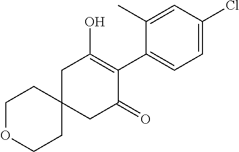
C12(CC(=O)C(C3=CC=C(Cl)C=C3C)=C(O)C1)CCOCC2
